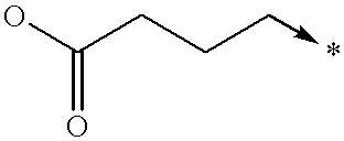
OC(CCC->*)=O
